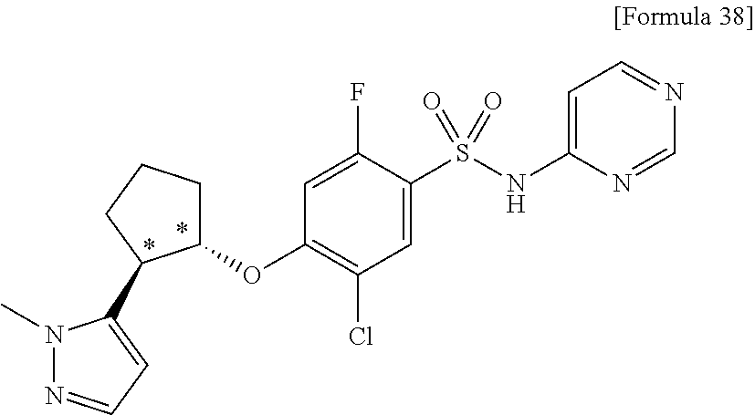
C1(S(NC2=CC=NC=N2)(=O)=O)=CC(Cl)=C(OC2CCCC2C2=CC=NN2C)C=C1F
